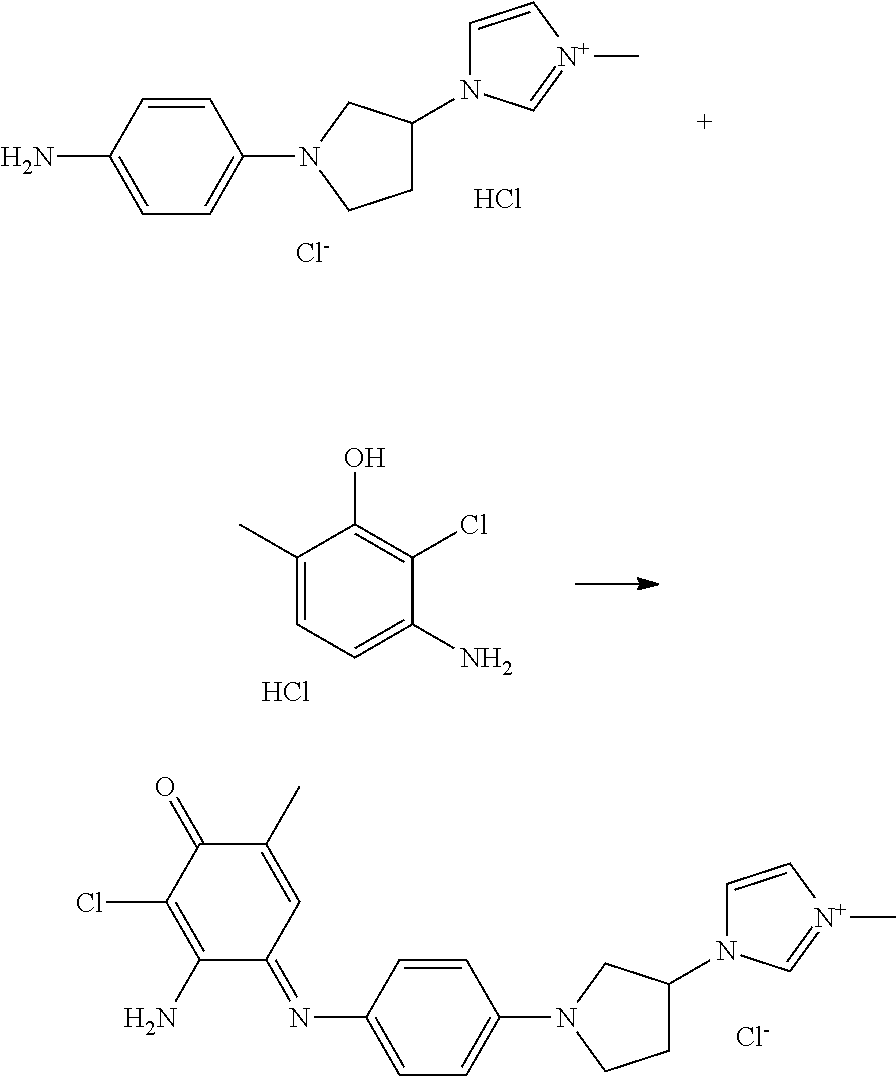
C1(C)=CC=C(N)C(Cl)=C1O.Cl.C1=CC(N)=CC=C1N1CCC(N2C=C[N+](C)=C2)C1.[Cl-].Cl.C1=CC(N=C2C=C(C)C(=O)C(Cl)=C2N)=CC=C1N1CCC(N2C=C[N+](C)=C2)C1.[Cl-]
